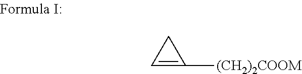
C1=C([(CH2)2COOM])C1
